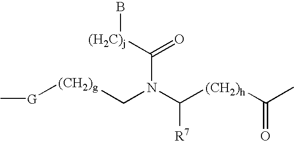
C[G][(CH2)g]CN(C([(CH2)h]C(C)=O)[R7])C(=O)[(H2C)j]B
